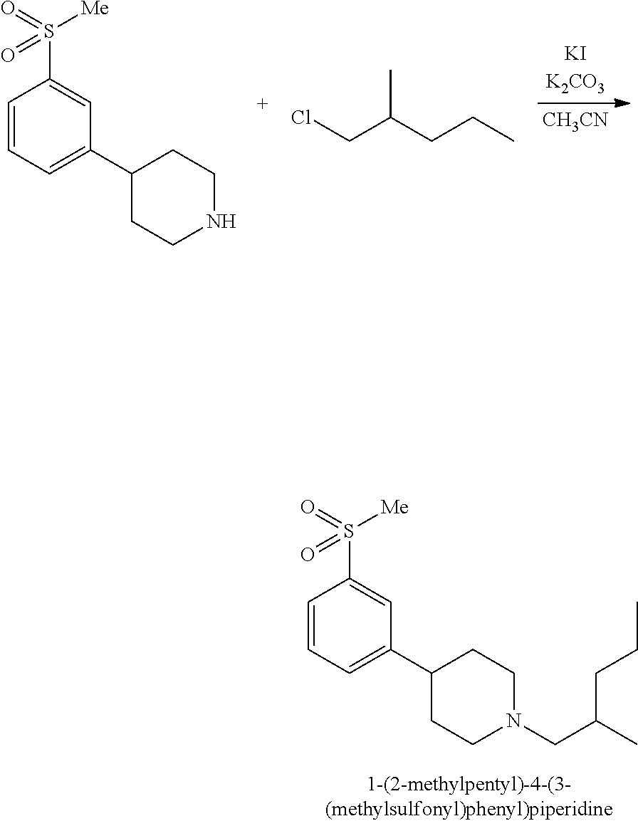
C1=CC=C(C2CCNCC2)C=C1S(=O)([Me])=O.ClCC(CCC)C.[CH3CN].C1=CC=C(C2CCN(CC(C)CCC)CC2)C=C1S(=O)([Me])=O
